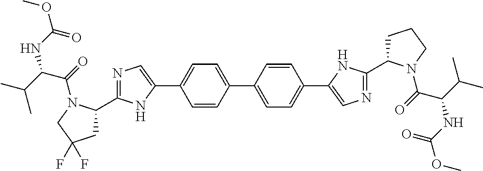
C1=C(C2=CN=C(C3CC(F)(F)CN3C(=O)C(C(C)C)NC(OC)=O)N2)C=CC(C2=CC=C(C3=CN=C(C4CCCN4C(=O)C(C(C)C)NC(OC)=O)N3)C=C2)=C1
